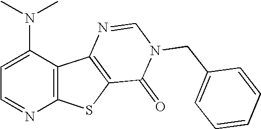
C1(N(C)C)=CC=NC2=C1C1=C(S2)C(=O)N(CC2=CC=CC=C2)C=N1
